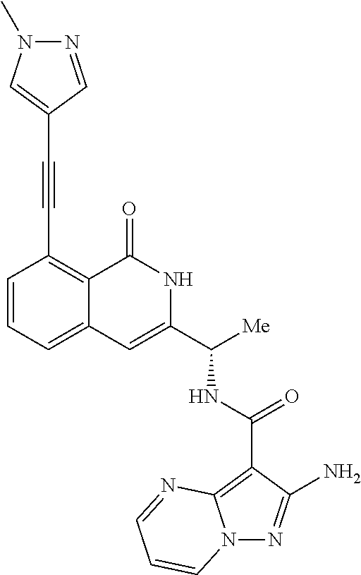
N12N=C(N)C(C(NC(C3=CC4=CC=CC(C#CC5=CN(C)N=C5)=C4C(=O)N3)[Me])=O)=C1N=CC=C2
